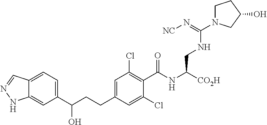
C1(CCC(C2=CC=C3C(=C2)NN=C3)O)=CC(Cl)=C(C(NC([CO2H])CNC(=N[NC])N2CCC(O)C2)=O)C(Cl)=C1
